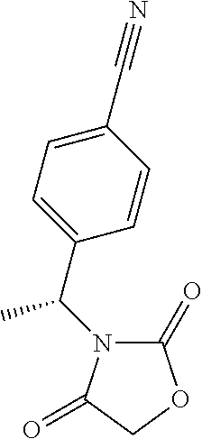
C1=C(C(N2C(=O)OCC2=O)C)C=CC(C#N)=C1
